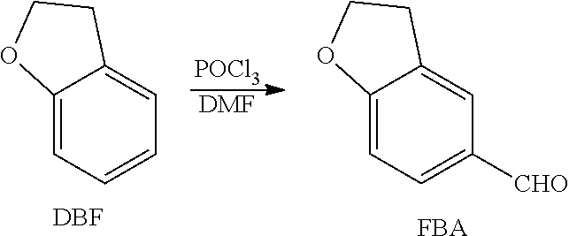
[POCl3].[DMF].C12=CC=C([CHO])C=C1CCO2.[FBA].C12=CC=CC=C1CCO2.[DBF]
